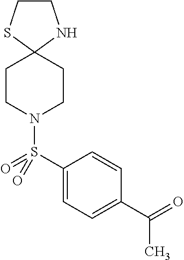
C1CSC2(N1)CCN(S(C1=CC=C(C(=O)C)C=C1)(=O)=O)CC2
